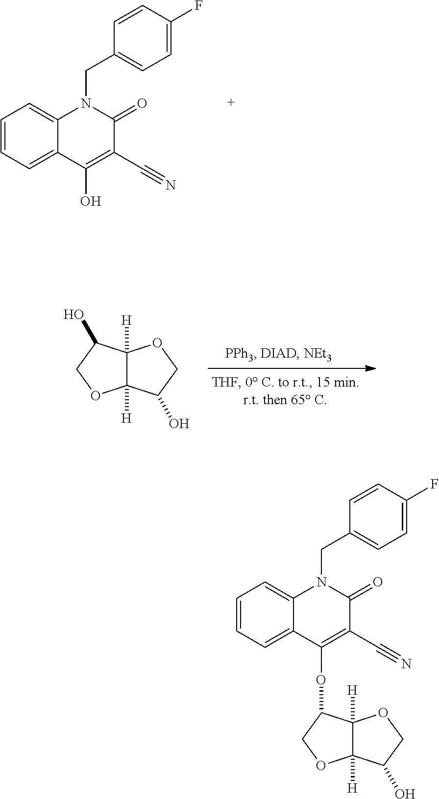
C1=CC=C2C(=C1)N(CC1=CC=C(F)C=C1)C(=O)C(C#N)=C2O.C12([H])C([H])(C(O)CO1)OCC2O.C12([H])C([H])(OCC1O)C(OC1=C(C#N)C(=O)N(CC3=CC=C(F)C=C3)C3=CC=CC=C31)CO2
